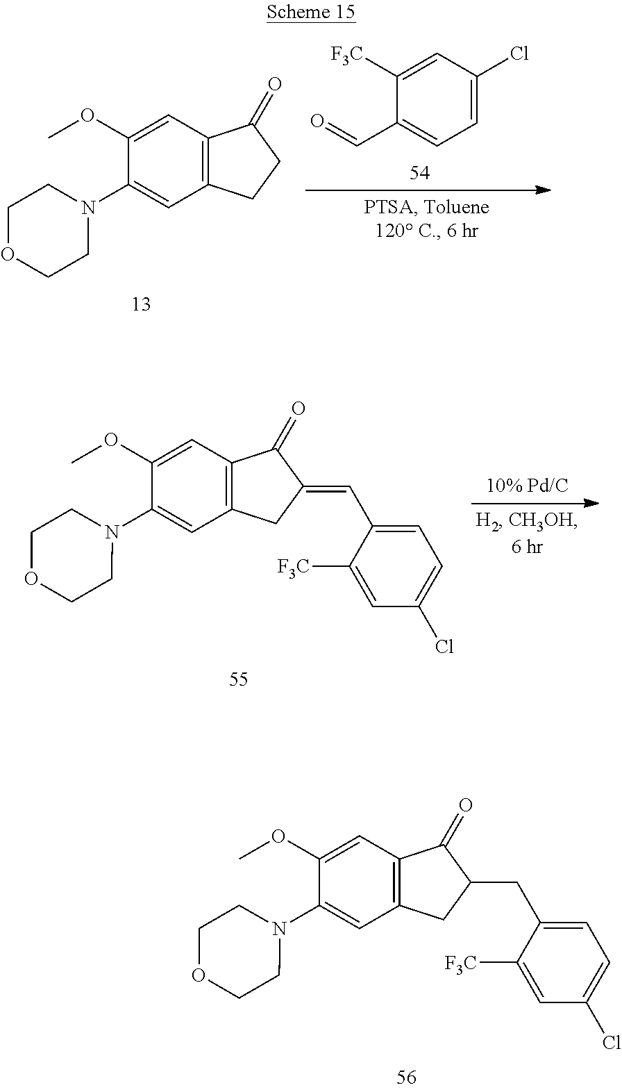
COC1=CC2=C(C=C1N1CCOCC1)CC(CC1=CC=C(Cl)C=C1[F3C])C2=O.C1(N2CCOCC2)=CC2=C(C=C1OC)C(=O)CC2.C1([F3C])=CC(Cl)=CC=C1C=O.COC1=CC2=C(C=C1N1CCOCC1)CC(=CC1=CC=C(Cl)C=C1[F3C])C2=O
